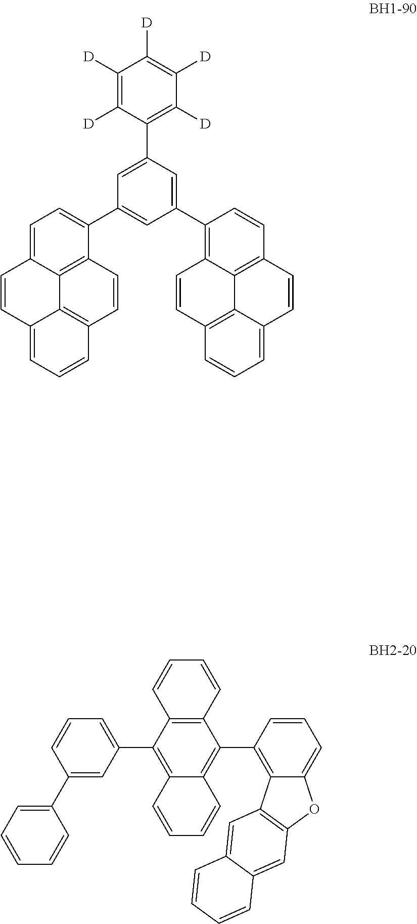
C1=C2C3=C(C(C4=CC(C5=C6C7=C(C=C5)C=CC5=CC=CC(=C75)C=C6)=CC(C5=C([D])C([D])=C([D])C([D])=C5[D])=C4)=C1)C=CC1=C3C(=CC=C1)C=C2.C12=C(C3=CC=CC(C4=CC=CC=C4)=C3)C3=C(C(C4=C5C(=CC=C4)OC4=C5C=C5C(=C4)C=CC=C5)=C1C=CC=C2)C=CC=C3
